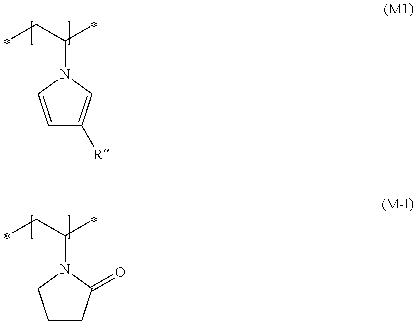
C1=CN(C(CC)C)C=C1[R].C1CC(=O)N(C(CC)C)C1
